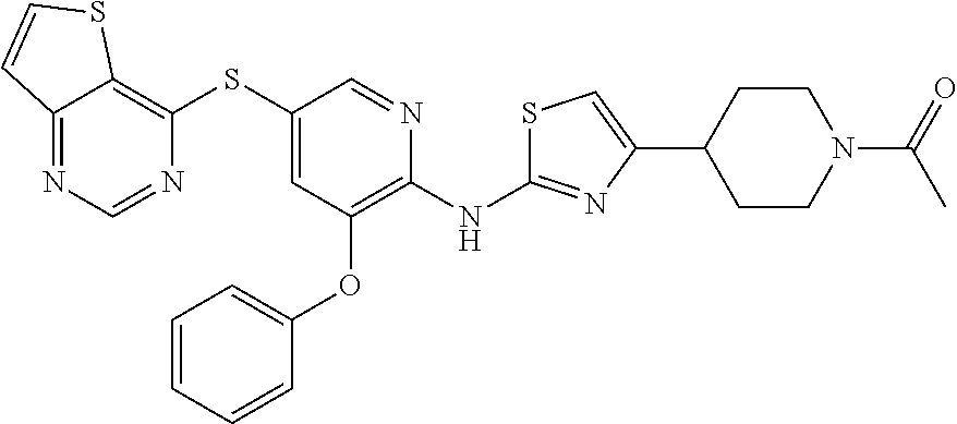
C12=NC=NC(SC3=CC(OC4=CC=CC=C4)=C(NC4=NC(C5CCN(C(=O)C)CC5)=CS4)N=C3)=C1SC=C2
